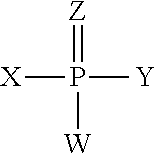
[X]P(=[Z])([W])[Y]
